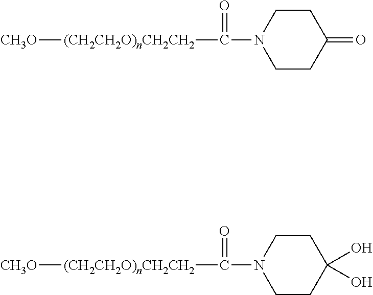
C1CC(=O)CCN1C(=O)[(CH2CH2O)nCH2CH2][CH3O].C1CC(O)(O)CCN1C(=O)[(CH2CH2O)nCH2CH2][CH3O]
